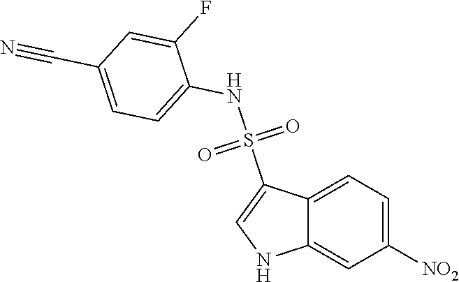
C12=CC=C([NO2])C=C1NC=C2S(NC1=CC=C(C#N)C=C1F)(=O)=O
